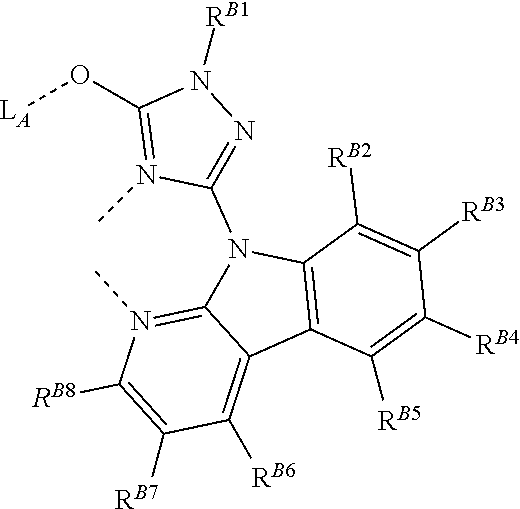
C1([RB5])=C([RB4])C([RB3])=C([RB2])C2=C1C1=C([RB6])C([RB7])=C([RB8])N(C)=C1N2C1=NN([RB1])C(O[LA])=N1C
